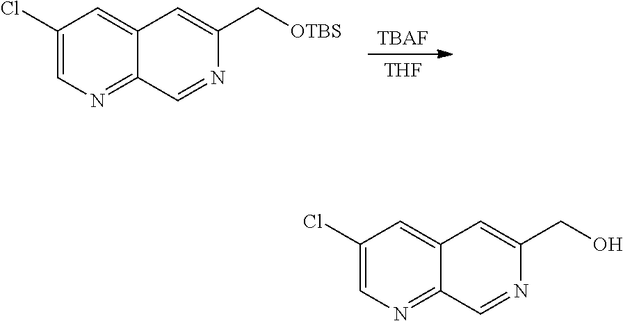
[TBAF].[THF].ClC1=CN=C2C(=C1)C=C(C[OTBS])N=C2.ClC1=CN=C2C(=C1)C=C(CO)N=C2
